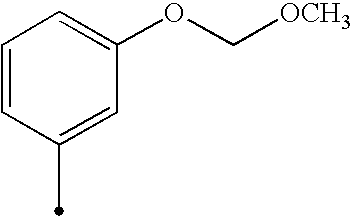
C1=CC(C)=CC(OC[OCH3])=C1
